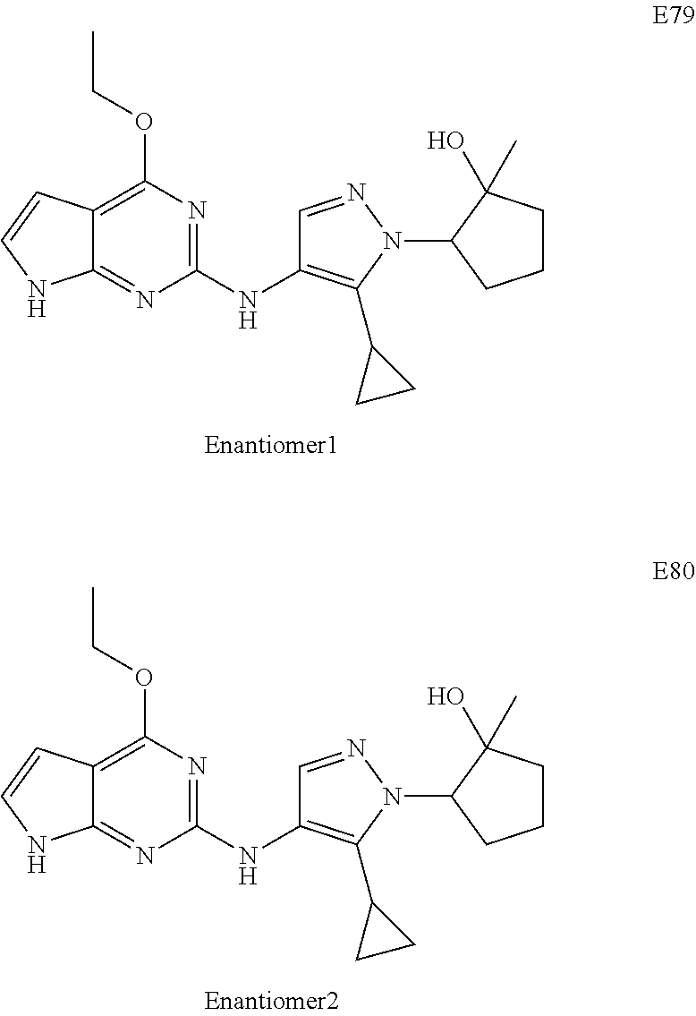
C12=C(OCC)N=C(NC3=C(C4CC4)N(C4CCCC4(O)C)N=C3)N=C1NC=C2.C12=C(OCC)N=C(NC3=C(C4CC4)N(C4CCCC4(O)C)N=C3)N=C1NC=C2
